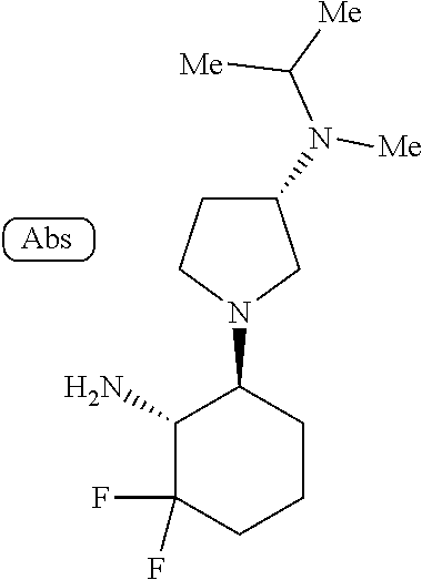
C1(N)C(F)(F)CCCC1N1CC(N(C([Me])[Me])[Me])CC1
